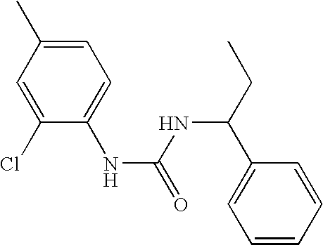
C1(NC(=O)NC(CC)C2=CC=CC=C2)=CC=C(C)C=C1Cl
